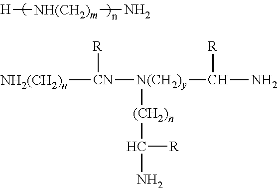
[H][NH(CH2)m]N.[NH2(CH2)n][CN]([N(CH2)y](C(N)[R])[(CH2)n]C(N)[R])[R]
